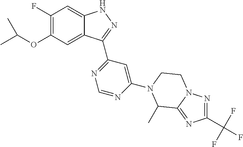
C1(F)=C(OC(C)C)C=C2C(=C1)NN=C2C1=NC=NC(N2CCN3N=C(C(F)(F)F)N=C3C2C)=C1
